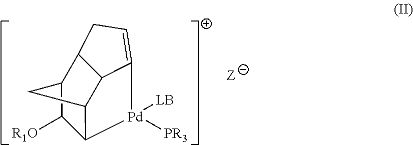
C12C3C4C(C(C1[R1O])C3)CC=C4[Pd]2([LB])[PR3]
